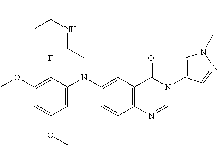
C1(OC)=C(F)C(N(C2=CC3=C(C=C2)N=CN(C2=CN(C)N=C2)C3=O)CCNC(C)C)=CC(OC)=C1
